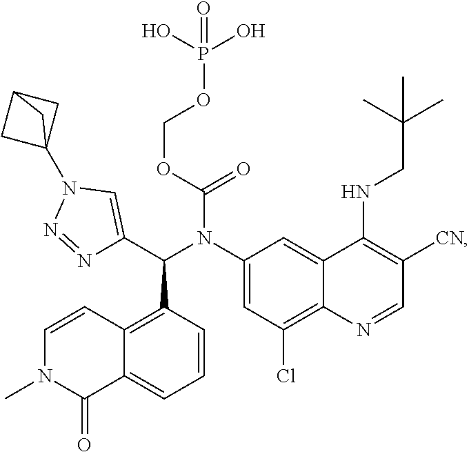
C1(N(C(C2=CN(C34CC(C3)C4)N=N2)C2=C3C(=CC=C2)C(=O)N(C)C=C3)C(OCOP(O)(O)=O)=O)=CC(Cl)=C2C(=C1)C(NCC(C)(C)C)=C([CN])C=N2
